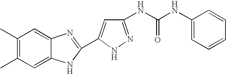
C1(C)=C(C)C=C2C(=C1)N=C(C1=CC(NC(NC3=CC=CC=C3)=O)=NN1)N2
